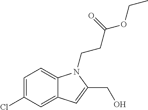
C1(Cl)=CC=C2C(=C1)C=C(CO)N2CCC(OCC)=O
